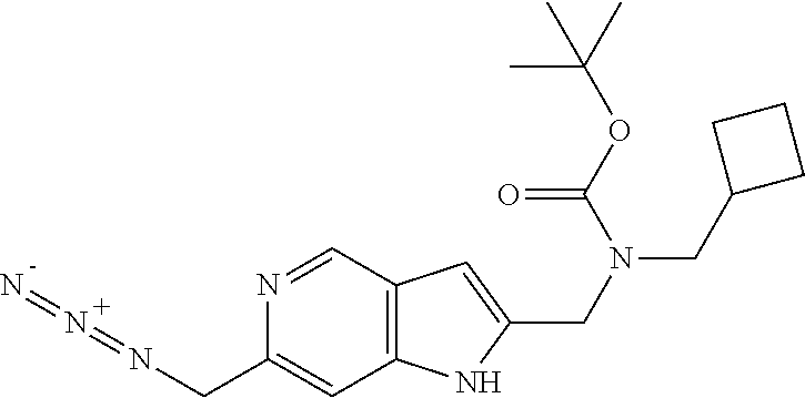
N1=CC2=C(C=C1CN=N=N)NC(CN(CC1CCC1)C(OC(C)(C)C)=O)=C2
